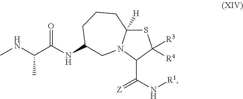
CC(NC)C(NC1CCCC2([H])SC([R3])([R4])C(C(=[Z])N[R1])N2C1)=O
